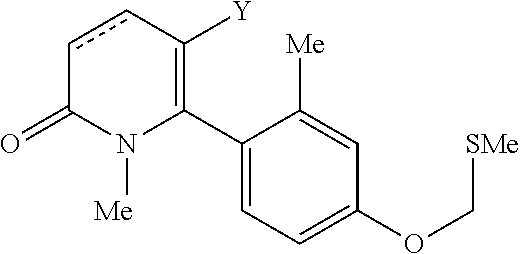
C1(C2=C([Y])ccC(=O)N2[Me])=CC=C(OC[SMe])C=C1[Me]
